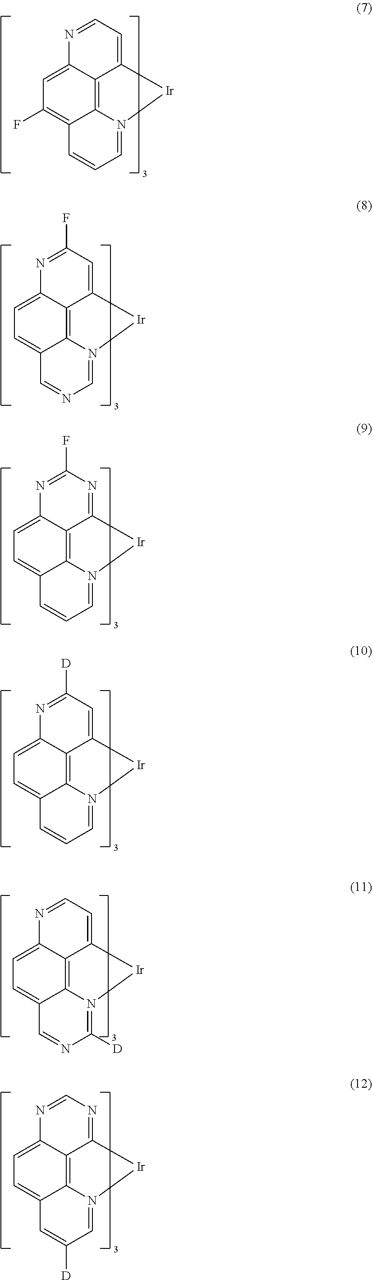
C12=C3C4=CC(F)=C1C=CC=N2[Ir]C3=CC=N4.C12=C3C4=CC=C1C=NC=N2[Ir]C3=CC(F)=N4.C12=C3C4=CC=C1C=CC=N2[Ir]C3=NC(F)=N4.C12=C3C4=CC=C1C=CC=N2[Ir]C3=CC([D])=N4.C12=C3C4=CC=C1C=NC([D])=N2[Ir]C3=CC=N4.C12=C3C4=CC=C1C=C([D])C=N2[Ir]C3=NC=N4
